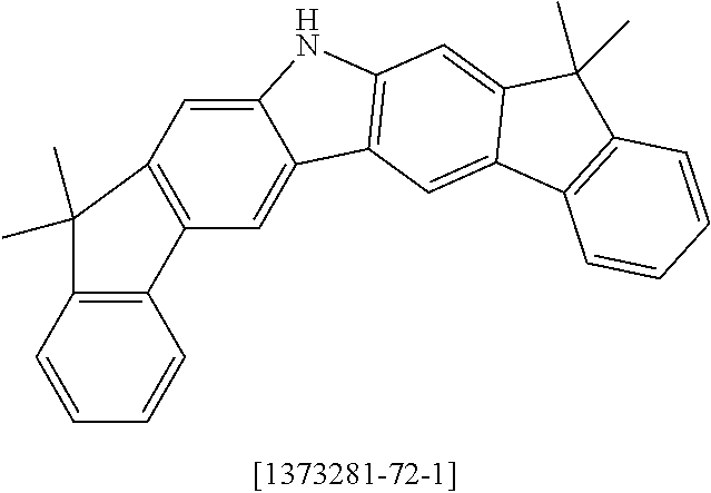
C12=CC3=C(C=C1NC1=C2C=C2C(=C1)C(C)(C)C1=C2C=CC=C1)C(C)(C)C1=C3C=CC=C1
